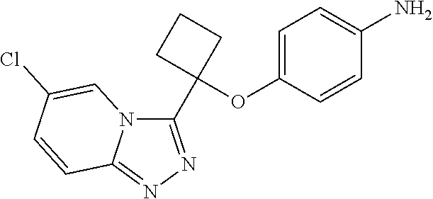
C1=C(OC2(C3=NN=C4N3C=C(Cl)C=C4)CCC2)C=CC(N)=C1
